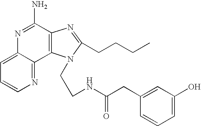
C12=CC=CN=C1C1=C(C(N)=N2)N=C(CCCC)N1CCNC(CC1=CC(O)=CC=C1)=O
